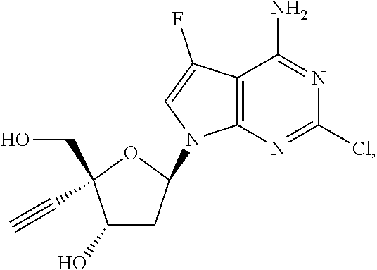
C12=C(N=C(Cl)N=C1N)N(C1CC(O)C(CO)(C#C)O1)C=C2F
